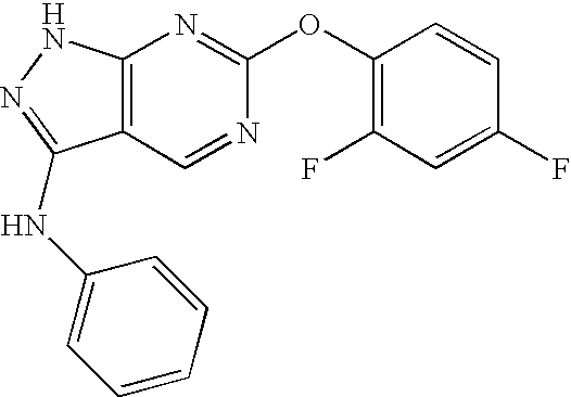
C12=C(NN=C1NC1=CC=CC=C1)N=C(OC1=C(F)C=C(F)C=C1)N=C2
